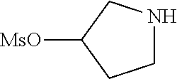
C1NCC([MsO])C1
